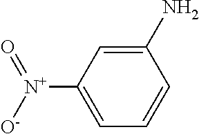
C1(N)=CC([N+](=O)[O-])=CC=C1
